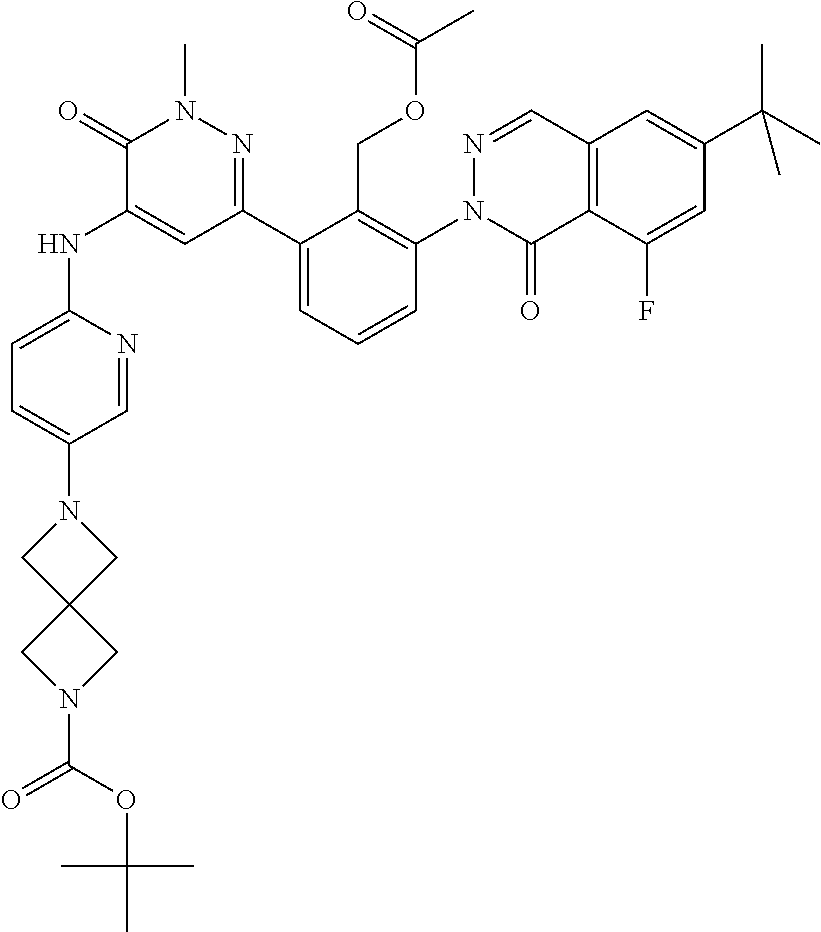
C1=C(NC2=CC(C3=CC=CC(N4C(=O)C5=C(C=N4)C=C(C(C)(C)C)C=C5F)=C3COC(C)=O)=NN(C)C2=O)N=CC(N2CC3(C2)CN(C(=O)OC(C)(C)C)C3)=C1
